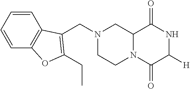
C12N(C(=O)C([H])NC1=O)CCN(CC1=C(CC)OC3=C1C=CC=C3)C2
